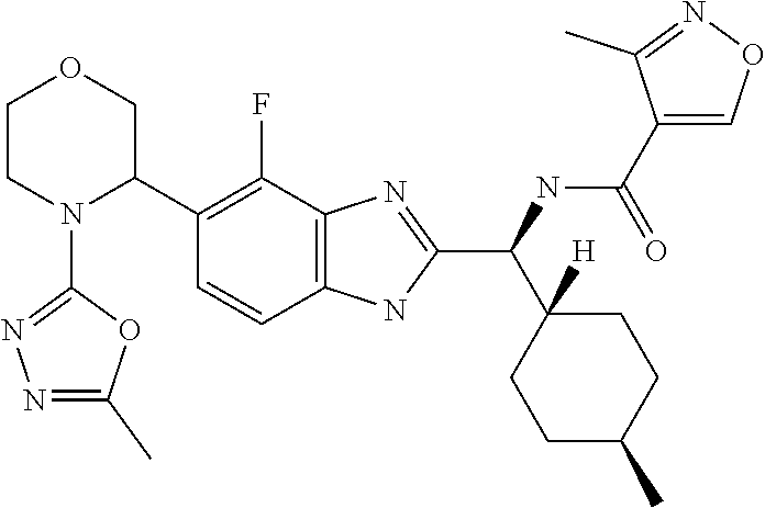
C1CN(C2=NN=C(C)O2)C(C2=C(F)C3=C(C=C2)NC(C(C2([H])CCC(C)CC2)NC(C2=CON=C2C)=O)=N3)CO1
